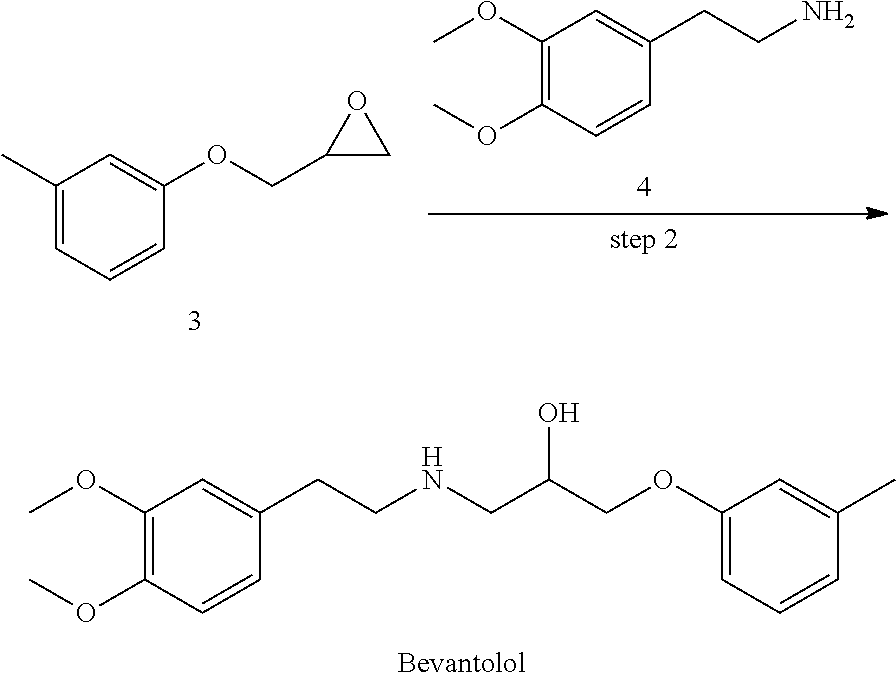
C1(OC)=C(OC)C=CC(CCNCC(COC2=CC=CC(C)=C2)O)=C1.C1(C)=CC=CC(OCC2CO2)=C1.C1(OC)=C(OC)C=CC(CCN)=C1
